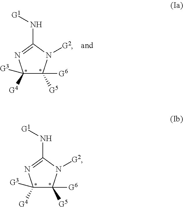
C1([G3])([G4])C([G6])([G5])N([G2])C(N[G1])=N1.C1([G3])([G4])C([G6])([G5])N([G2])C(N[G1])=N1
